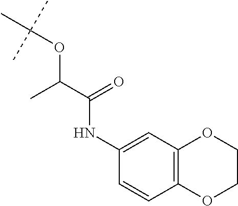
O(C(C(=O)NC1=CC2=C(C=C1)OCCO2)C)C(C)(C)C
